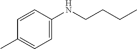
C1=CC(NCCCC)=CC=C1C
